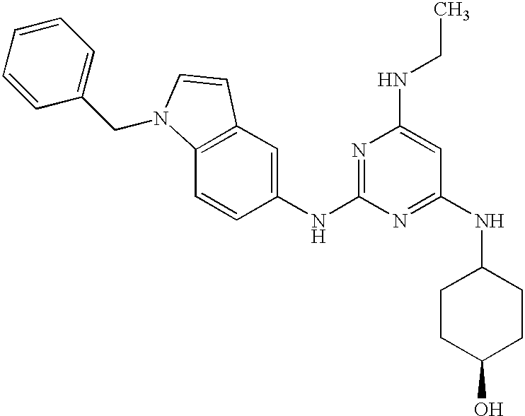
C12=C(C=C(NC3=NC(NCC)=CC(NC4CCC(O)CC4)=N3)C=C1)C=CN2CC1=CC=CC=C1
